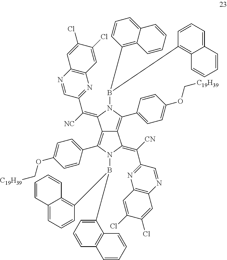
C12=C(C3=CC=C(OC[C19H39])C=C3)N(B(C3=C4C(=CC=C3)C=CC=C4)C3=CC=CC4=C3C=CC=C4)C(=C(C3=NC4=C(N=C3)C=C(Cl)C(Cl)=C4)[CN])C1=C(C1=CC=C(OC[C19H39])C=C1)N(B(C1=C3C(=CC=C1)C=CC=C3)C1=C3C(=CC=C1)C=CC=C3)C2=C([NC])C1=NC2=C(N=C1)C=C(Cl)C(Cl)=C2
